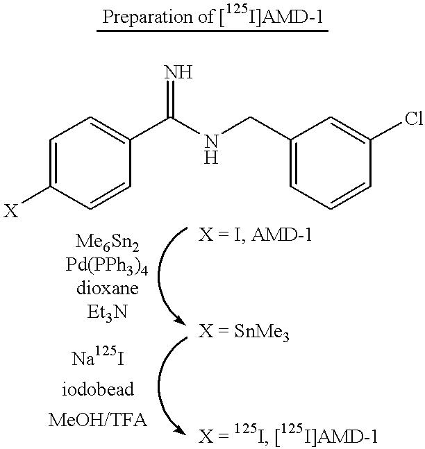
C1=C([X])C=CC(C(NCC2=CC=CC(Cl)=C2)=N)=C1
